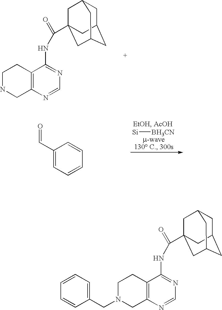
C12=C(N=CN=C1NC(=O)C13CC4CC(CC(C1)C4)C3)CNCC2.[Si][BH3CN].C1(C=O)=CC=CC=C1.C12=C(N=CN=C1NC(=O)C13CC4CC(CC(C1)C4)C3)CN(CC1=CC=CC=C1)CC2
